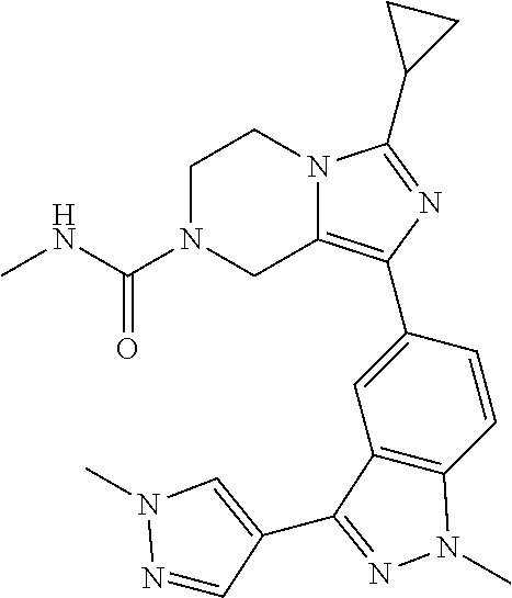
C1N(C(NC)=O)CC2=C(C3=CC4=C(C=C3)N(C)N=C4C3=CN(C)N=C3)N=C(C3CC3)N2C1
